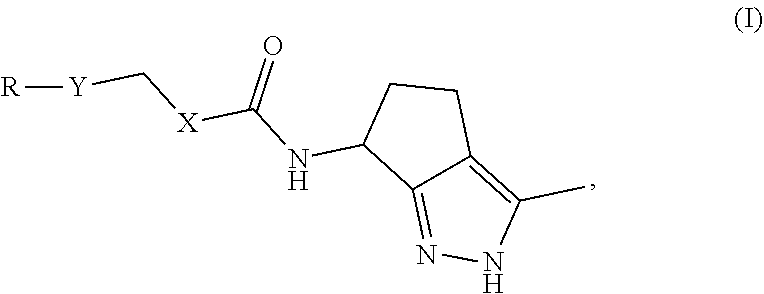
C12=NNC(C)=C1CCC2NC([X]C[Y][R])=O
